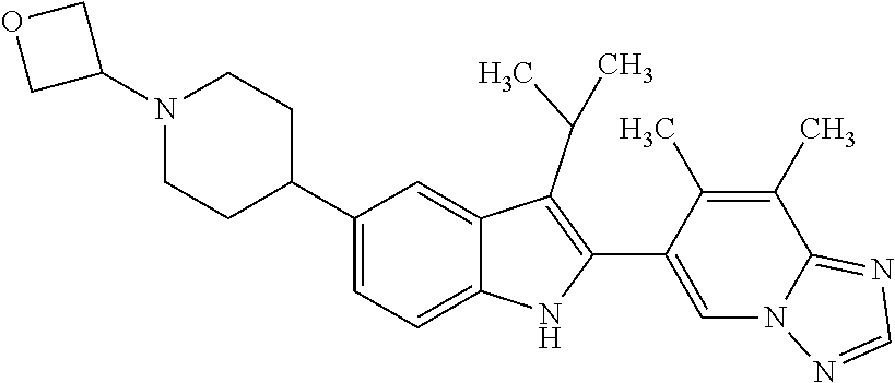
C1N(C2COC2)CCC(C2=CC=C3C(=C2)C(C(C)C)=C(C2=CN4C(=NC=N4)C(C)=C2C)N3)C1
